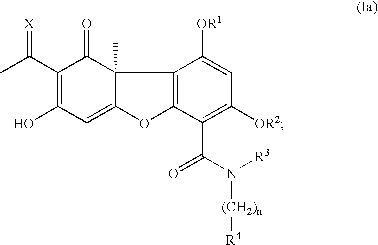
C12=C(C(C(N([R3])[(CH2)n][R4])=O)=C([OR2])C=C1[OR1])OC1=CC(O)=C(C(C)=[X])C(=O)C21C
